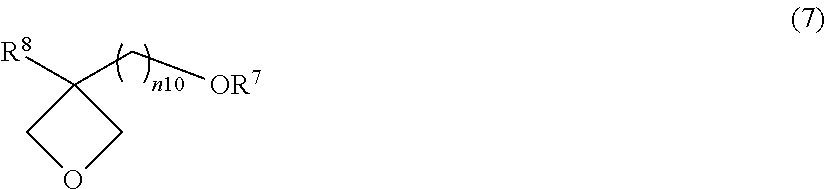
O1CC([R8])(C[OR7])C1
